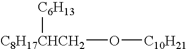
O([C8H17CHCH2][C6H13])[C10H21]
